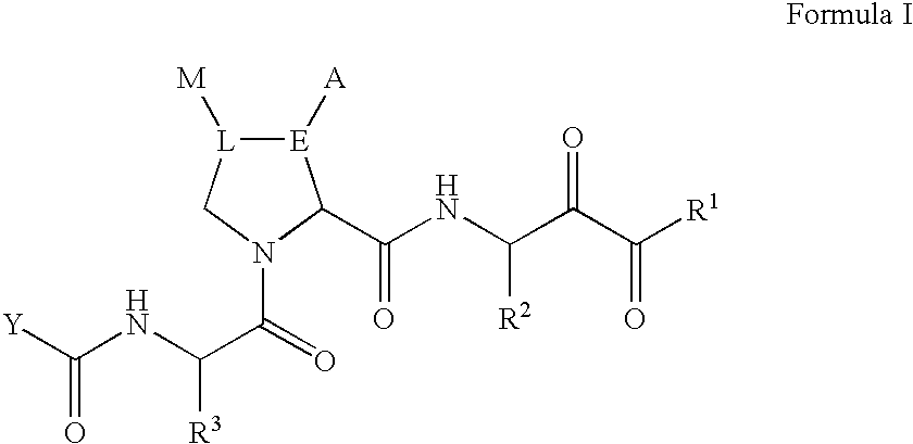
[E]1([A])[L]([M])CN(C(=O)C([R3])NC([Y])=O)C1C(=O)NC(C(C([R1])=O)=O)[R2]
